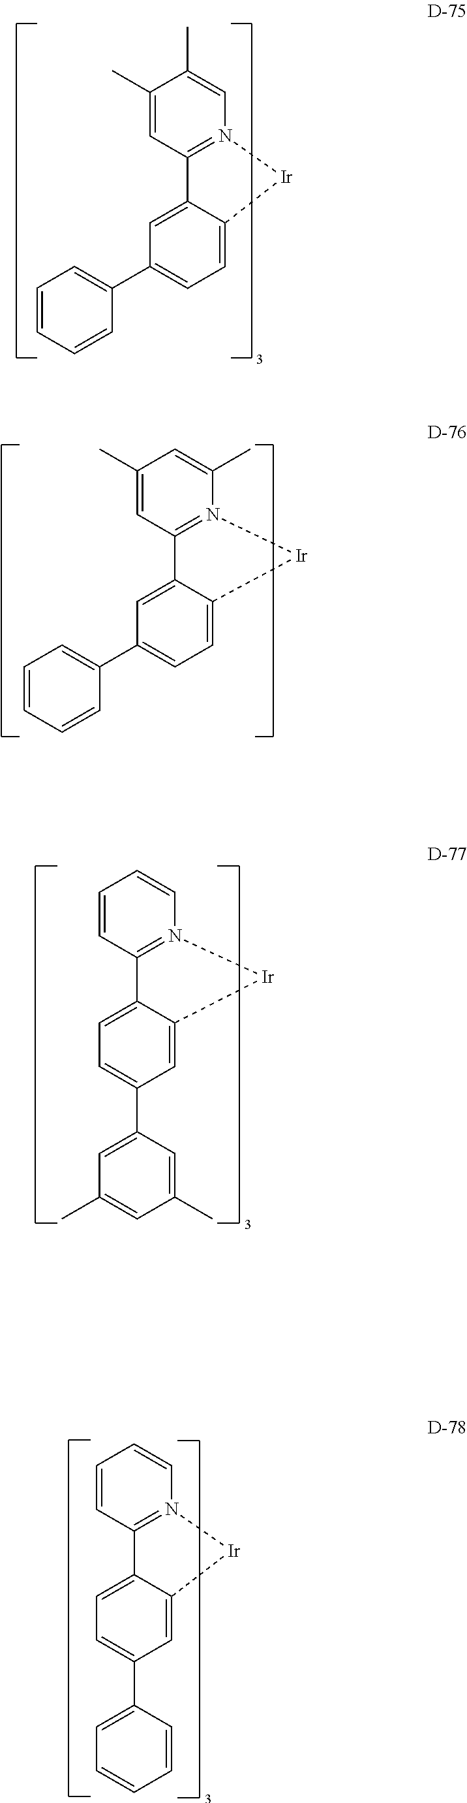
C1(C)=CN2=C(C=C1C)C1=CC(C3=CC=CC=C3)=CC=C1[Ir]2.C1=C(C)N2=C(C=C1C)C1=CC(C3=CC=CC=C3)=CC=C1[Ir]2.C1=CN2=C(C=C1)C1=CC=C(C3=CC(C)=CC(C)=C3)C=C1[Ir]2.C1=CN2=C(C=C1)C1=CC=C(C3=CC=CC=C3)C=C1[Ir]2
